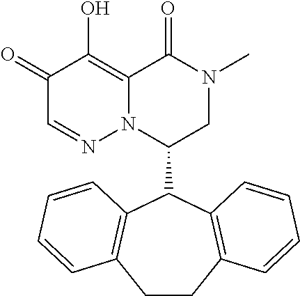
C1(=O)C=NN2C(=C1O)C(=O)N(C)CC2C1C2=C(CCC3=C1C=CC=C3)C=CC=C2
